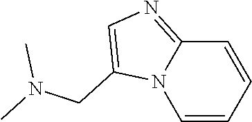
CN(C)CC1=CN=C2C=CC=CN21
